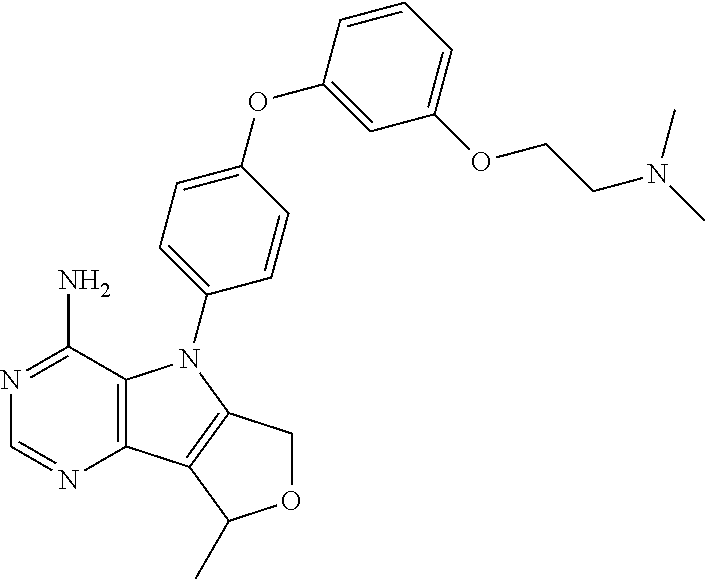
C12=C(C(N)=NC=N1)N(C1=CC=C(OC3=CC(OCCN(C)C)=CC=C3)C=C1)C1=C2C(C)OC1
